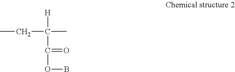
[H]C(C)(CC)C(=O)OB
